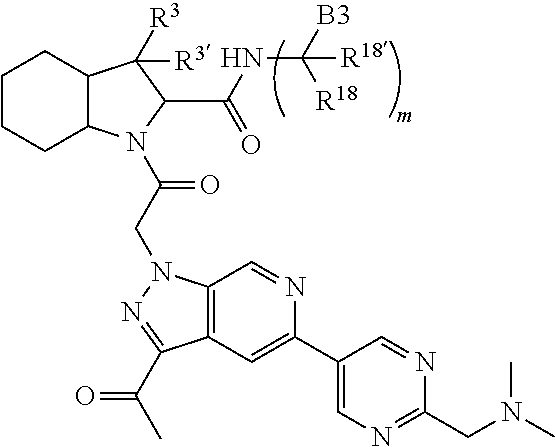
C12C(N(C(CN3C4=C(C=C(C5=CN=C(CN(C)C)N=C5)N=C4)C(C(C)=O)=N3)=O)C(C(NC([B3])([R18])[R18])=O)C1([R3])[R3])CCCC2
